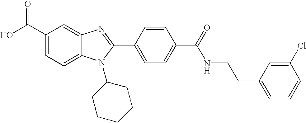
C1(C(O)=O)=CC=C2C(=C1)N=C(C1=CC=C(C(=O)NCCC3=CC=CC(Cl)=C3)C=C1)N2C1CCCCC1
